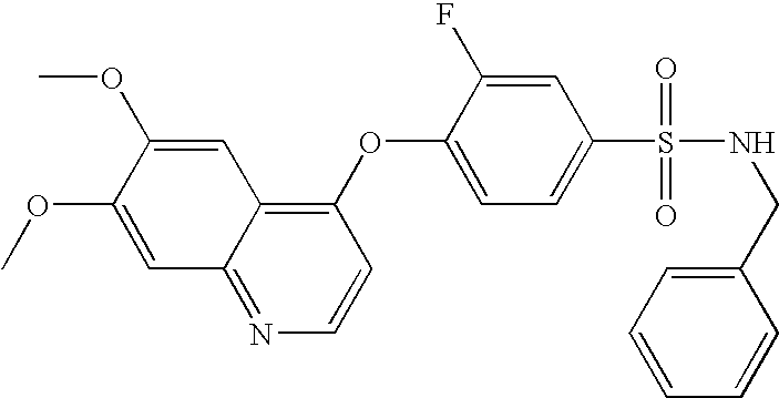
C1(OC2=CC=C(S(=O)(=O)NCC3=CC=CC=C3)C=C2F)=C2C(=NC=C1)C=C(OC)C(OC)=C2
